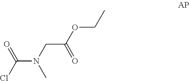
N(C(=O)Cl)(CC(OCC)=O)C
